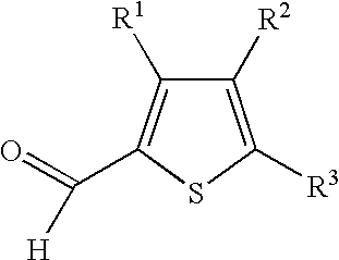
C1(C(=O)[H])=C([R1])C([R2])=C([R3])S1
